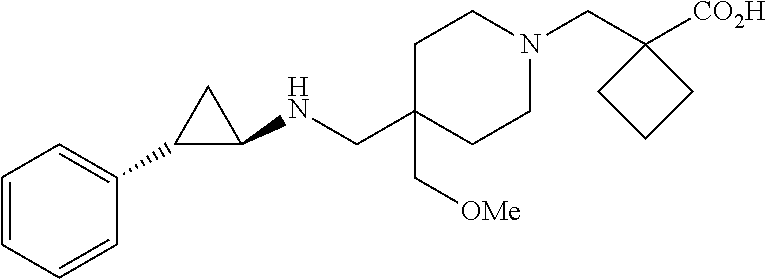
C1C(C[OMe])(CNC2CC2C2=CC=CC=C2)CCN(CC2([CO2H])CCC2)C1
